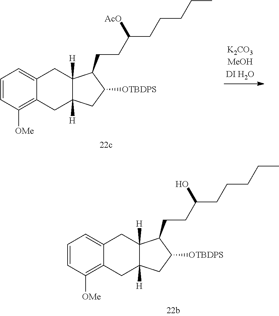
C1=CC([OMe])=C2C(=C1)CC1([H])C([H])(C2)CC([OTBDPS])C1CCC(CCCCC)[AcO].C1=CC([OMe])=C2C(=C1)CC1([H])C([H])(C2)CC([OTBDPS])C1CCC(CCCCC)O
